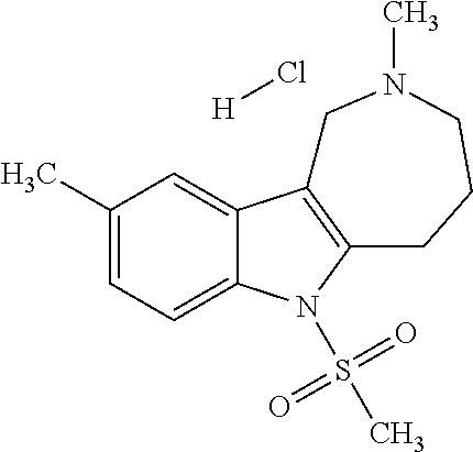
C1(C)=CC=C2C(=C1)C1=C(N2S(C)(=O)=O)CCCN(C)C1.[H]Cl
